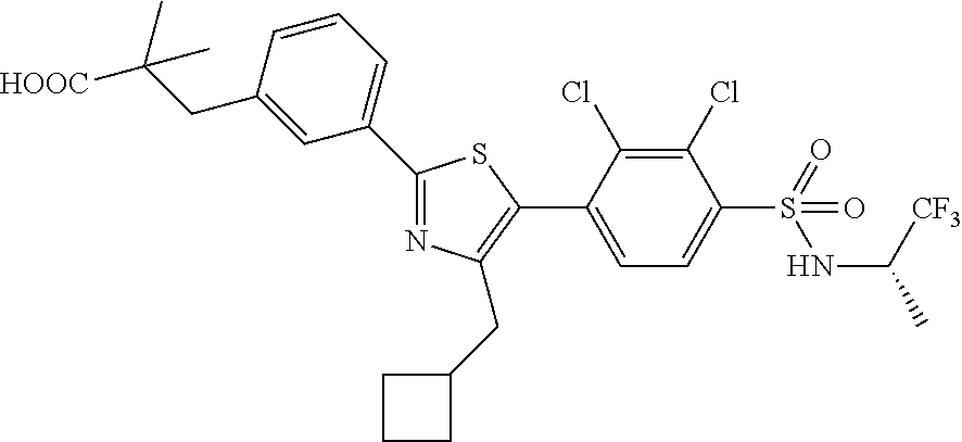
C1(C2=NC(CC3CCC3)=C(C3=CC=C(S(=O)(NC([CF3])C)=O)C(Cl)=C3Cl)S2)=CC=CC(CC([HOOC])(C)C)=C1
